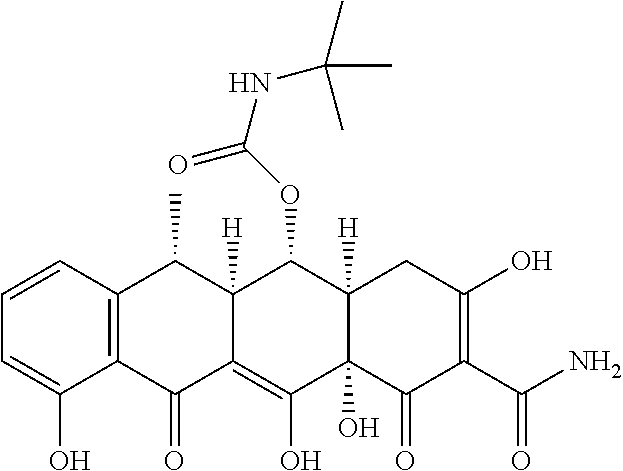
C1=CC2=C(C(O)=C1)C(=O)C1=C(O)C3(O)C([H])(C(OC(NC(C)(C)C)=O)C1([H])C2C)CC(O)=C(C(N)=O)C3=O
